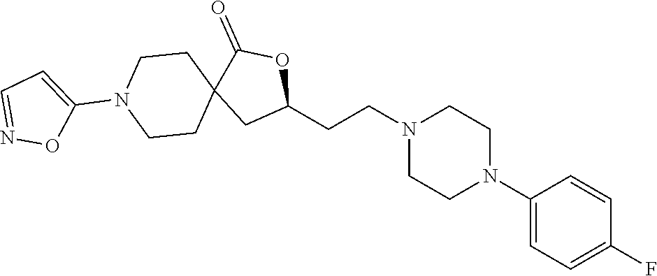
C1(N2CCN(CCC3OC(=O)C4(C3)CCN(C3=CC=NO3)CC4)CC2)=CC=C(F)C=C1
